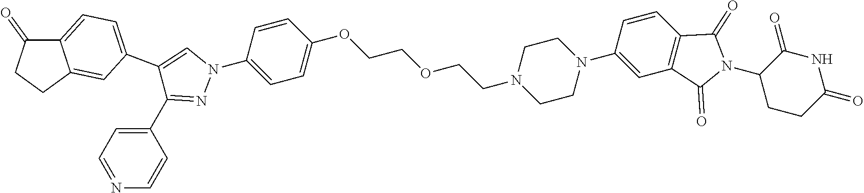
C1=C(OCCOCCN2CCN(C3=CC4=C(C=C3)C(=O)N(C3CCC(=O)NC3=O)C4=O)CC2)C=CC(N2C=C(C3=CC=C4C(=O)CCC4=C3)C(C3=CC=NC=C3)=N2)=C1
